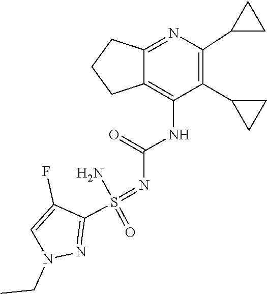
N1(CC)N=C(S(=NC(=O)NC2=C3CCCC3=NC(C3CC3)=C2C2CC2)(=O)N)C(F)=C1
